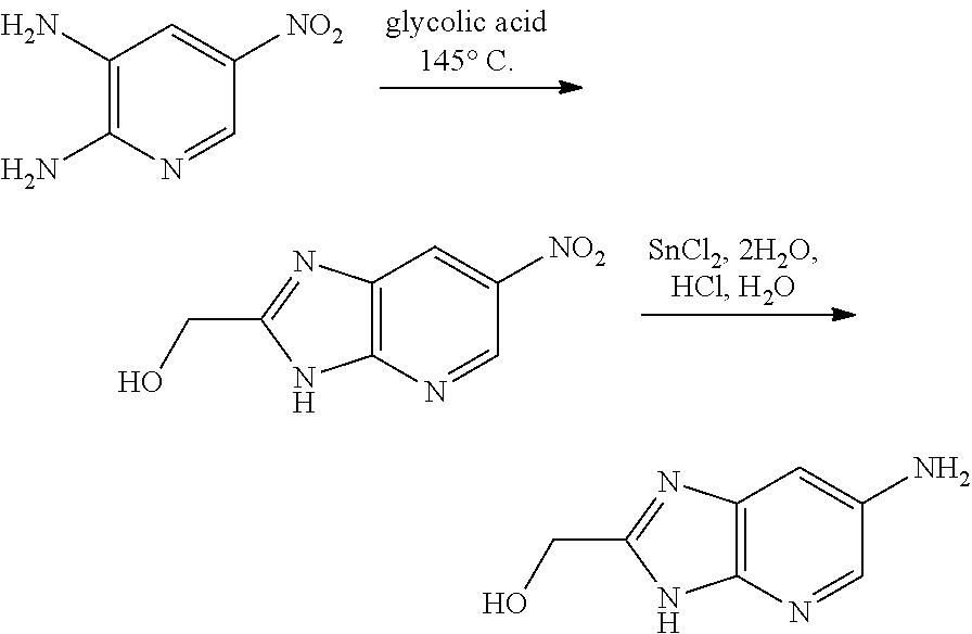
C1(N)=C(N)N=CC([NO2])=C1.C12=C(N=CC([NO2])=C1)NC(CO)=N2.C12=C(N=CC(N)=C1)NC(CO)=N2
